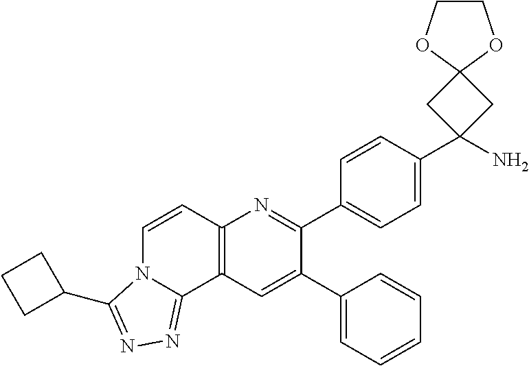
C1(C2=CC3=C(N=C2C2=CC=C(C4(N)CC5(C4)OCCO5)C=C2)C=CN2C3=NN=C2C2CCC2)=CC=CC=C1
